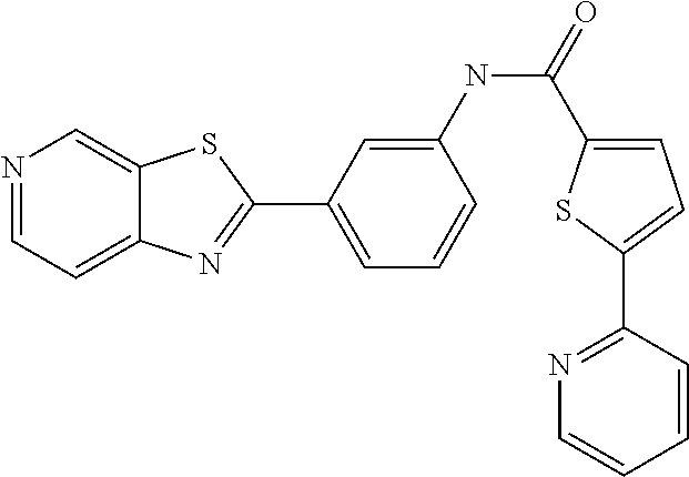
N1=CC=C2C(=C1)SC(C1=CC=CC(NC(=O)C3=CC=C(C4=NC=CC=C4)S3)=C1)=N2
